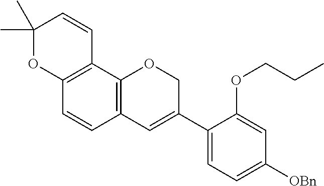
C1(C)(C)OC2=C(C=C1)C1=C(C=C2)C=C(C2=CC=C([OBn])C=C2OCCC)CO1
